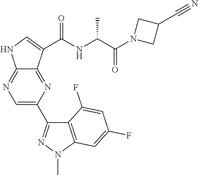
C1=C(C2=NN(C)C3=C2C(F)=CC(F)=C3)N=C2C(=N1)NC=C2C(NC(C(N1CC(C#N)C1)=O)C)=O
